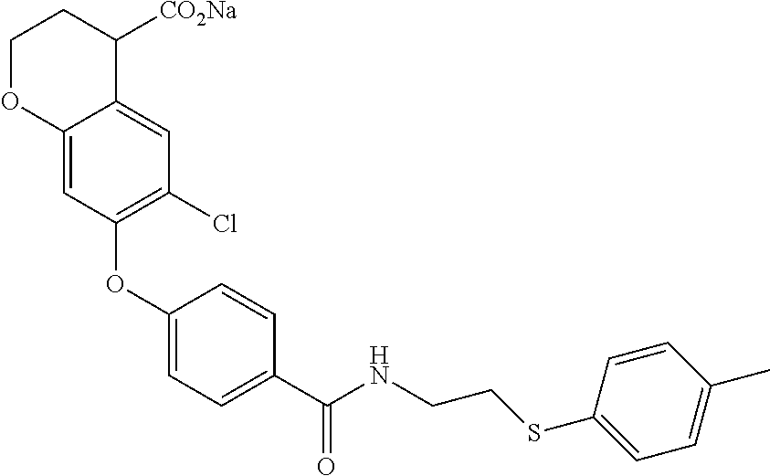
C1(OC2=C(Cl)C=C3C(=C2)OCCC3[CO2Na])=CC=C(C(NCCSC2=CC=C(C)C=C2)=O)C=C1
